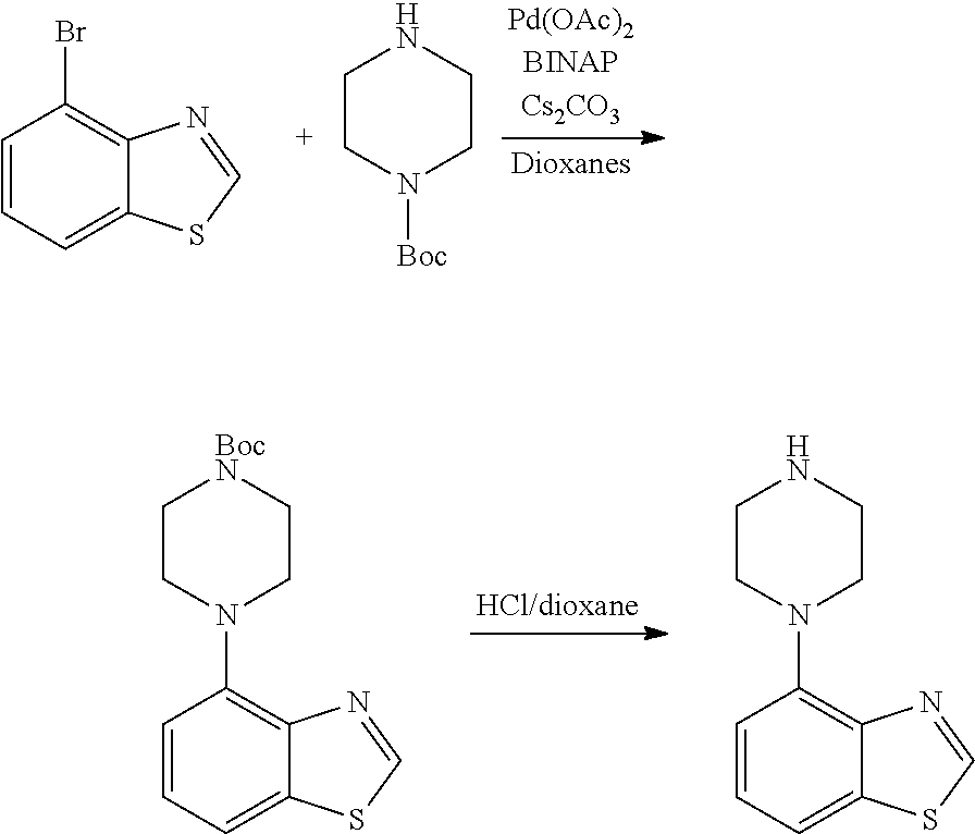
C1=NC2=C(N3CC[BocN]CC3)C=CC=C2S1.C1=NC2=C(N3CCNCC3)C=CC=C2S1.C1=NC2=C(Br)C=CC=C2S1.C1CN([Boc])CCN1
